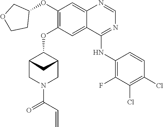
C(=O)(N1CC2C(OC3=C(OC4COCC4)C=C4N=CN=C(NC5=C(F)C(Cl)=C(Cl)C=C5)C4=C3)C(C1)C2)C=C
